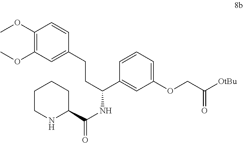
C1(OC)=C(OC)C=C(CCC(C2=CC(OCC(=O)[OtBu])=CC=C2)NC(=O)C2CCCCN2)C=C1
